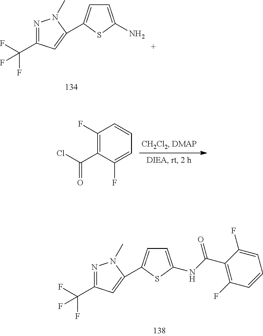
N1=C(C(F)(F)F)C=C(C2=CC=C(N)S2)N1C.C1(F)=C(C(Cl)=O)C(F)=CC=C1.N1=C(C(F)(F)F)C=C(C2=CC=C(NC(C3=C(F)C=CC=C3F)=O)S2)N1C
